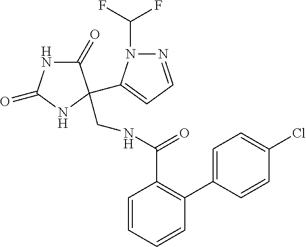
C1=CC=CC(C2=CC=C(Cl)C=C2)=C1C(=O)NCC1(C2=CC=NN2C(F)F)C(=O)NC(=O)N1
